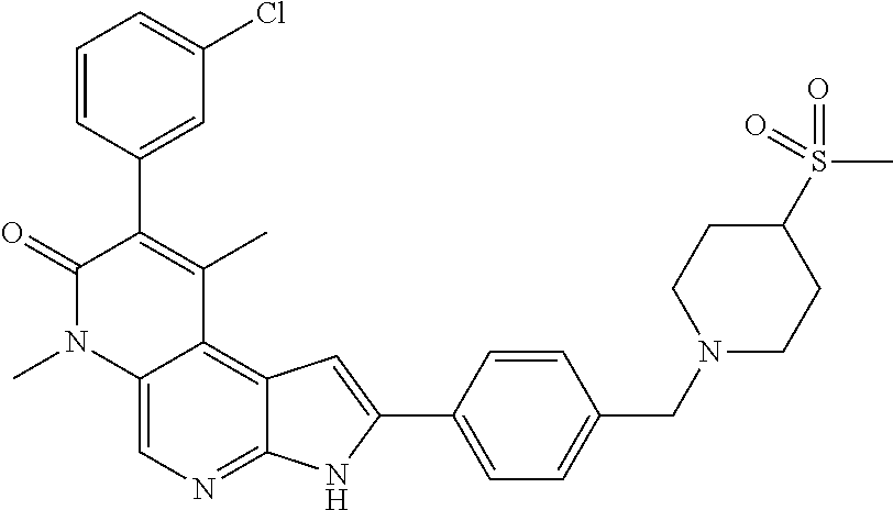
C1=CC=C(Cl)C=C1C1=C(C)C2=C3C(=NC=C2N(C)C1=O)NC(C1=CC=C(CN2CCC(S(=O)(=O)C)CC2)C=C1)=C3
